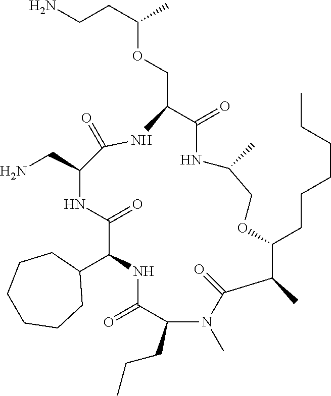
C1(C2NC(=O)C(CCC)N(C)C(=O)C(C)C(CCCCCC)OCC(C)NC(=O)C(COC(CCN)C)NC(=O)C(CN)NC2=O)CCCCCC1
